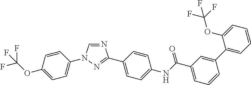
N1=CN(C2=CC=C(OC(F)(F)F)C=C2)N=C1C1=CC=C(NC(C2=CC=CC(C3=CC=CC=C3OC(F)(F)F)=C2)=O)C=C1
